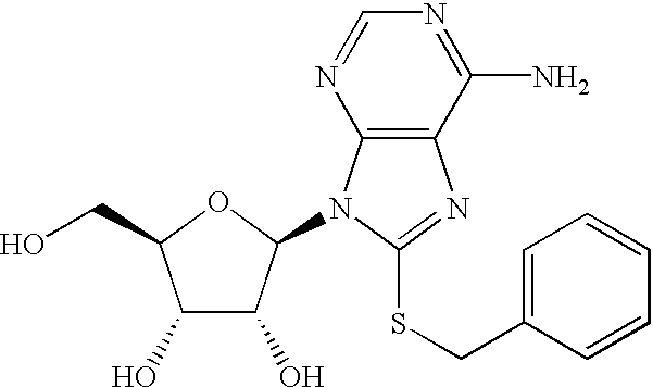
C1(O)C(O)C(N2C3=C(N=C2SCC2=CC=CC=C2)C(N)=NC=N3)OC1CO
